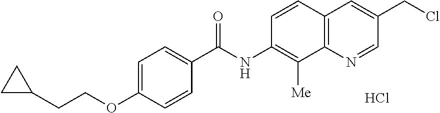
C1=C(OCCC2CC2)C=CC(C(NC2=C([Me])C3=C(C=C(CCl)C=N3)C=C2)=O)=C1.Cl
